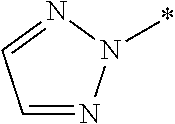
C1=NN(*)N=C1
